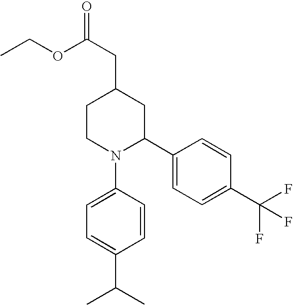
C1CN(C2=CC=C(C(C)C)C=C2)C(C2=CC=C(C(F)(F)F)C=C2)CC1CC(=O)OCC
